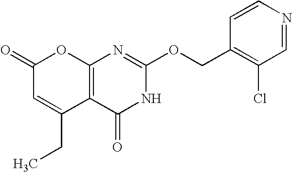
C12=C(C(=O)NC(OCC3=C(Cl)C=NC=C3)=N1)C(CC)=CC(=O)O2
